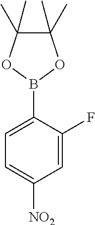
C1=C([NO2])C=C(F)C(B2OC(C)(C)C(C)(C)O2)=C1
